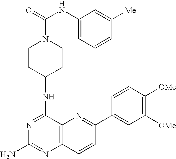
N1=C(NC2CCN(C(NC3=CC=CC([Me])=C3)=O)CC2)C2=C(N=C1N)C=CC(C1=CC([OMe])=C([OMe])C=C1)=N2
